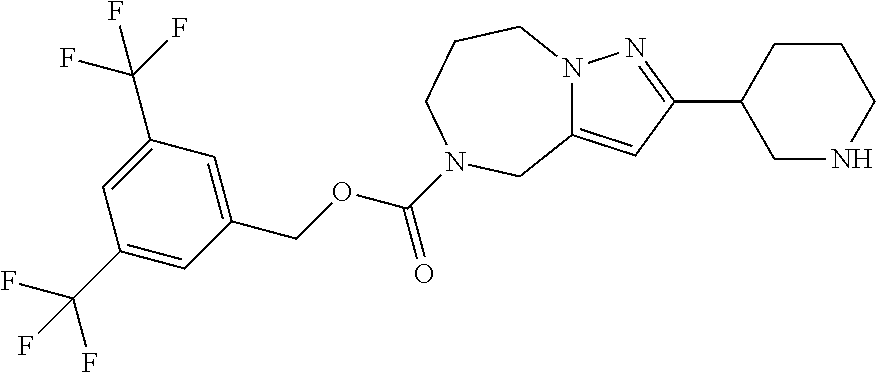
C12=CC(C3CNCCC3)=NN1CCCN(C(OCC1=CC(C(F)(F)F)=CC(C(F)(F)F)=C1)=O)C2
